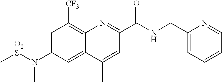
C1=C(N([O2S]C)C)C=C2C(=C1[CF3])N=C(C(NCC1=CC=CC=N1)=O)C=C2C
